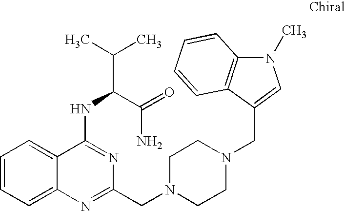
C1=CC=C2C(=C1)C(NC(C(C)C)C(=O)N)=NC(CN1CCN(CC3=CN(C)C4=C3C=CC=C4)CC1)=N2
